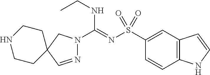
N1=CC2(CN1C(=NS(C1=CC3=C(C=C1)NC=C3)(=O)=O)NCC)CCNCC2
